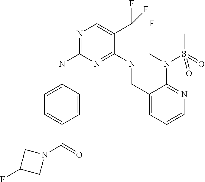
N1=C(NC2=CC=C(C(=O)N3CC(F)C3)C=C2)N=C(NCC2=CC=CN=C2N(C)S(C)(=O)=O)C(C(F)F)=C1.F
